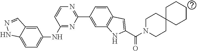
C1=C2C(=CC=C1NC1=NC(C3=CC4=C(C=C3)C=C(C(N3CCC5(CC3)CCCCC5)=O)N4)=NC=C1)NN=C2
